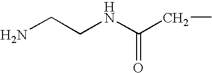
NCCNC(CC)=O
